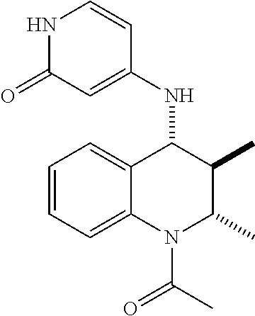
C1=CC=C2C(=C1)C(NC1=CC(=O)NC=C1)C(C)C(C)N2C(C)=O
